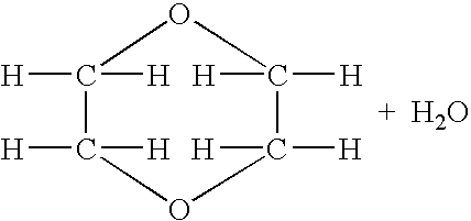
[H]C1([H])C([H])([H])OC([H])([H])C([H])([H])O1.O
